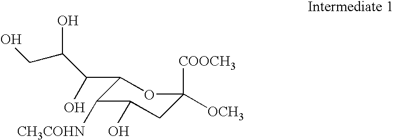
[COOCH3]C1([OCH3])CC(O)C([CH3COHN])C(C(O)C(CO)O)O1
